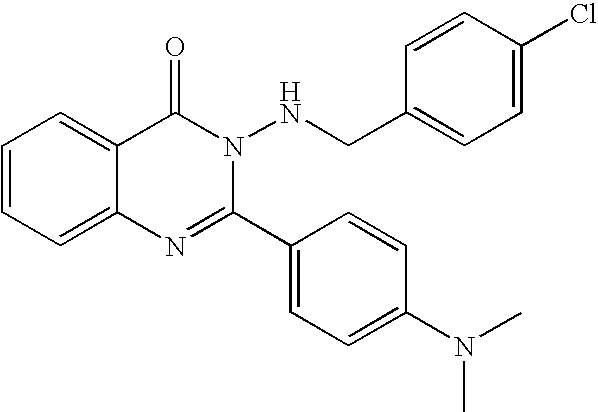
C1=CC=C2C(=C1)C(=O)N(NCC1=CC=C(Cl)C=C1)C(C1=CC=C(N(C)C)C=C1)=N2
